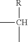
[R]C(C)C
